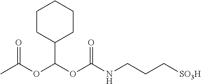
CC(OC(OC(NCCC[SO3H])=O)C1CCCCC1)=O
